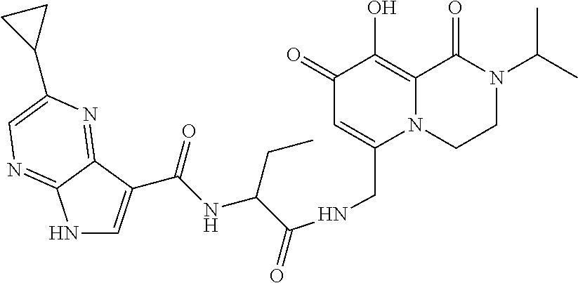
CC(C)N1C(=O)C2=C(O)C(=O)C=C(CNC(=O)C(NC(=O)C3=CNC4=NC=C(C5CC5)N=C34)CC)N2CC1
